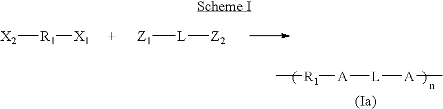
[X2][R1][X1].[Z1][L][Z2].C[R1][A][L][A]C
